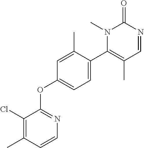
N1(C)C(C2=CC=C(OC3=NC=CC(C)=C3Cl)C=C2C)=C(C)C=NC1=O
